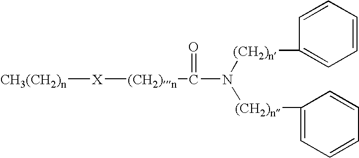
[CH3(CH2)n][X][(CH2)n]C(N([(CH2)n]C1=CC=CC=C1)[(CH2)n]C1=CC=CC=C1)=O
